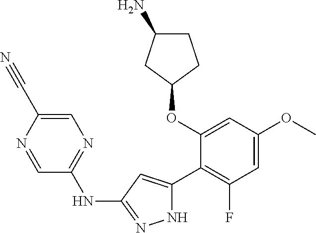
C1(OC2=CC(OC)=CC(F)=C2C2=CC(NC3=NC=C(C#N)N=C3)=NN2)CCC(N)C1
